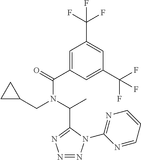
C1(C(=O)N(C(C)C2=NN=NN2C2=NC=CC=N2)CC2CC2)=CC(C(F)(F)F)=CC(C(F)(F)F)=C1
